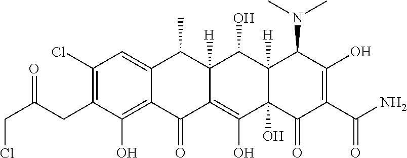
C1(Cl)=C(CC(CCl)=O)C(O)=C2C(=C1)C(C)C1([H])C(=C(O)C3(O)C([H])(C1O)C(N(C)C)C(O)=C(C(N)=O)C3=O)C2=O
